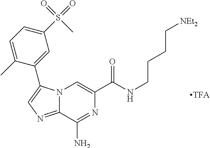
N12C(=NC=C1C1=CC(S(C)(=O)=O)=CC=C1C)C(N)=NC(C(NCCCC[NEt2])=O)=C2
